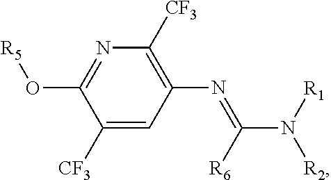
C1([CF3])=CC(N=C(N([R1])[R2])[R6])=C([CF3])N=C1O[R5]
